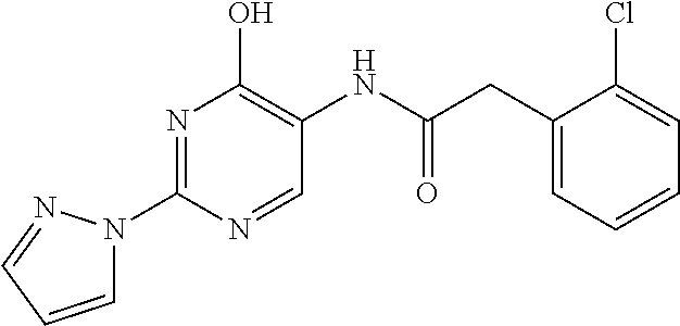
N1=C(N2C=CC=N2)N=CC(NC(CC2=CC=CC=C2Cl)=O)=C1O
